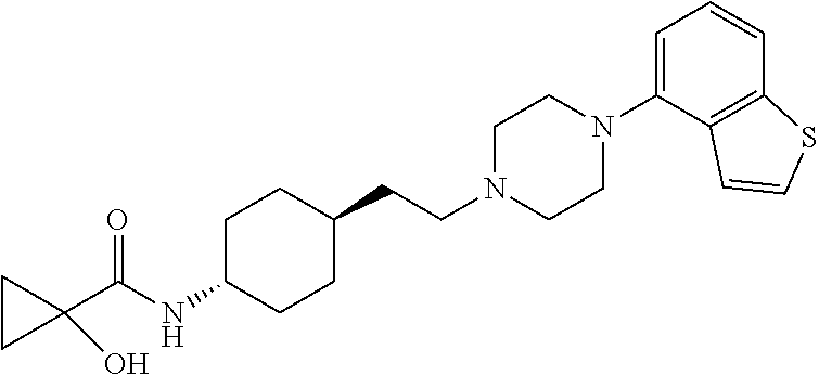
C1C(NC(C2(O)CC2)=O)CCC(CCN2CCN(C3=CC=CC4=C3C=CS4)CC2)C1
